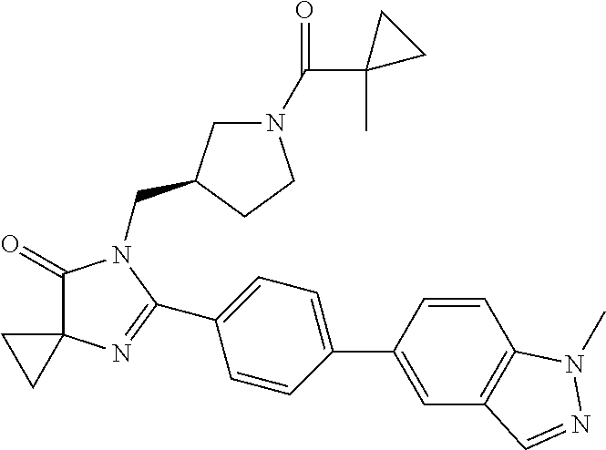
C1(=O)C2(N=C(C3=CC=C(C4=CC5=C(C=C4)N(C)N=C5)C=C3)N1CC1CN(C(C3(C)CC3)=O)CC1)CC2
